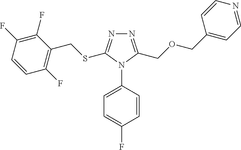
N1=C(COCC2=CC=NC=C2)N(C2=CC=C(F)C=C2)C(SCC2=C(F)C=CC(F)=C2F)=N1
